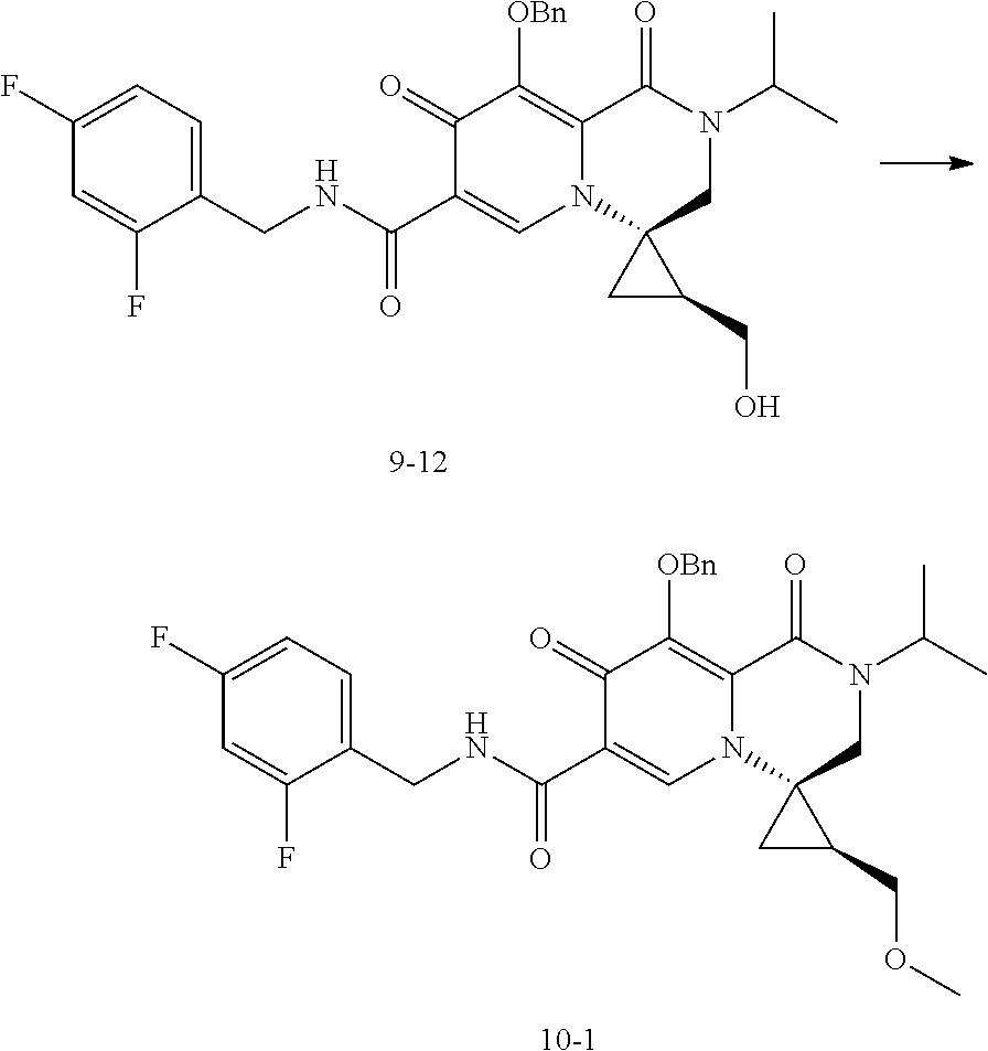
C1(CNC(C2=CN3C(=C([OBn])C2=O)C(=O)N(C(C)C)CC32CC2CO)=O)=CC=C(F)C=C1F.[9-12].C1(CNC(C2=CN3C(=C([OBn])C2=O)C(=O)N(C(C)C)CC32CC2COC)=O)=CC=C(F)C=C1F.[10-1]
